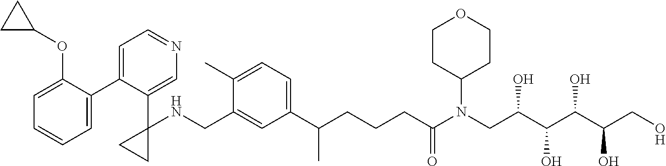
C1(C2=CC=NC=C2C2(NCC3=CC(C(CCCC(N(CC(C(C(C(CO)O)O)O)O)C4CCOCC4)=O)C)=CC=C3C)CC2)=CC=CC=C1OC1CC1
